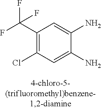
C1(C(F)(F)F)=C(Cl)C=C(N)C(N)=C1
